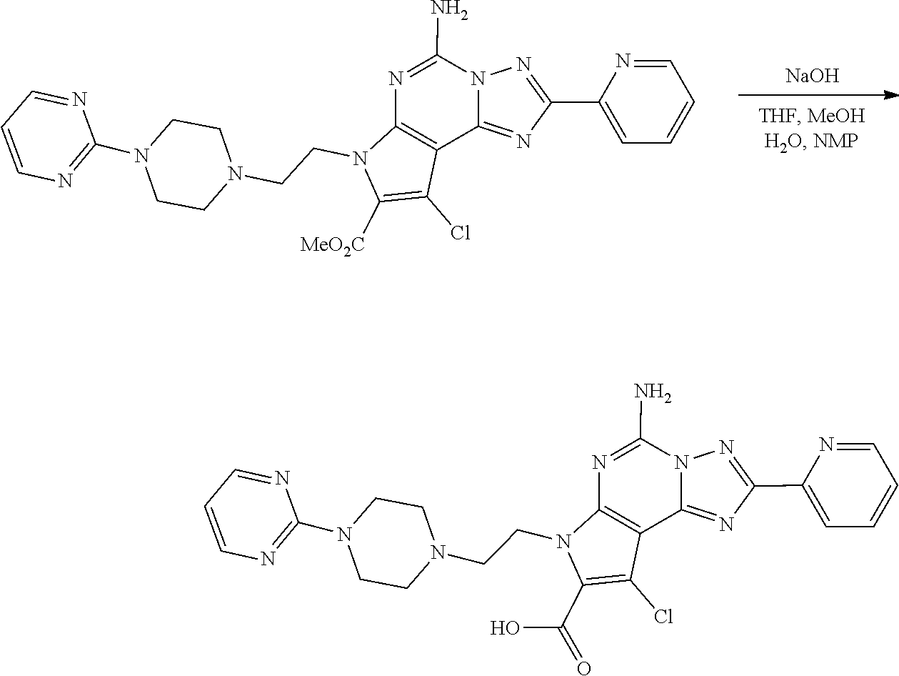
[NaOH].C1=C(C2=NN3C(=N2)C2=C(N=C3N)N(CCN3CCN(C4=NC=CC=N4)CC3)C([MeO2C])=C2Cl)N=CC=C1.C1=C(C2=NN3C(=N2)C2=C(N=C3N)N(CCN3CCN(C4=NC=CC=N4)CC3)C(C(O)=O)=C2Cl)N=CC=C1
